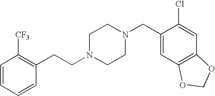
C(N1CCN(CC2=CC3=C(C=C2Cl)OCO3)CC1)CC1=C([CF3])C=CC=C1
